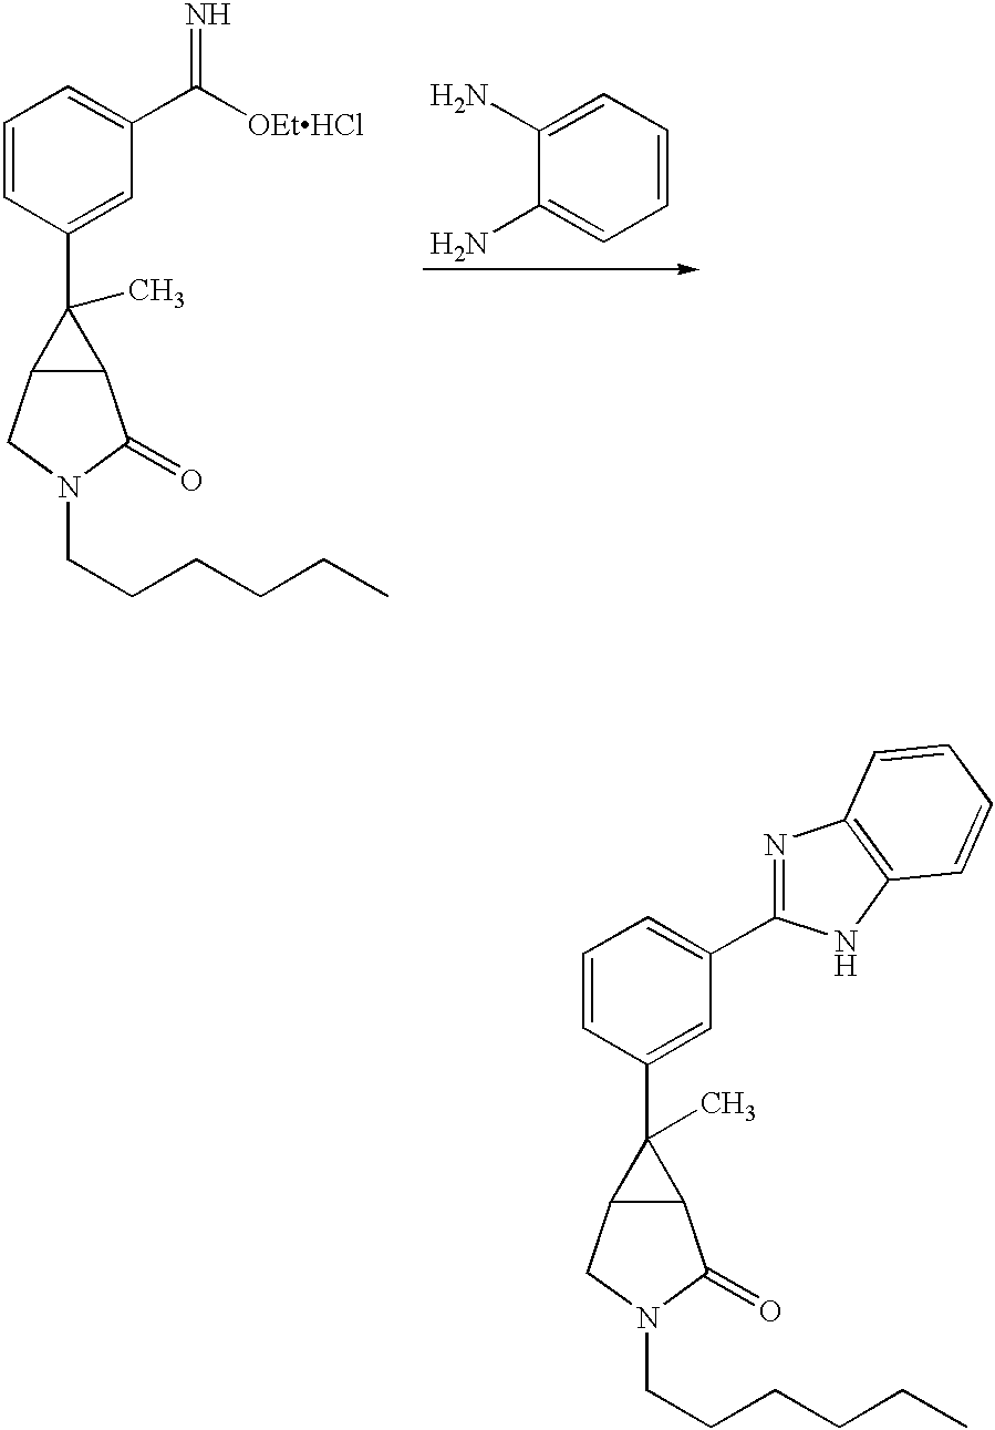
C1=CC(C2(C)C3C2C(=O)N(CCCCCC)C3)=CC(C([OEtHCl])=N)=C1.C1(N)=CC=CC=C1N.C1=CC(C2(C)C3C2C(=O)N(CCCCCC)C3)=CC(C2=NC3=C(N2)C=CC=C3)=C1
